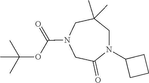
C1C(C)(C)CN(C2CCC2)C(=O)CN1C(OC(C)(C)C)=O
